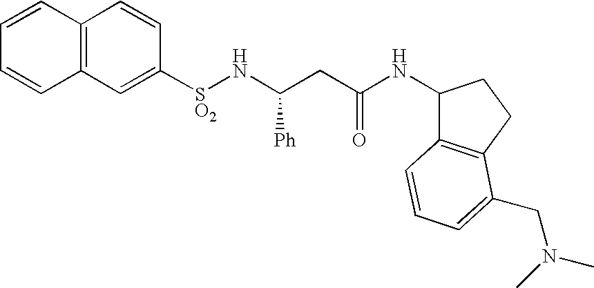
C1=CC2=C(C=C1)C=C([SO2]NC(CC(NC1C3=C(CC1)C(CN(C)C)=CC=C3)=O)[Ph])C=C2
